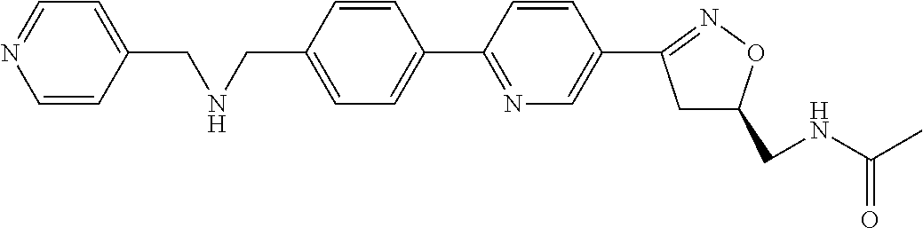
C1=C(CNCC2=CC=NC=C2)C=CC(C2=NC=C(C3=NOC(CNC(=O)C)C3)C=C2)=C1
